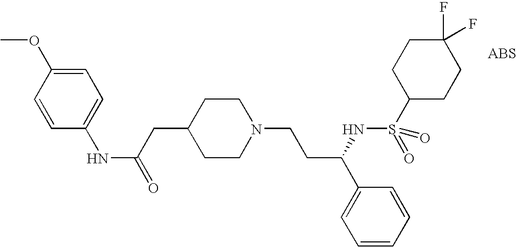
N(C(=O)CC1CCN(CCC(C2=CC=CC=C2)NS(C2CCC(F)(F)CC2)(=O)=O)CC1)C1=CC=C(OC)C=C1
